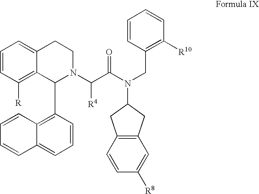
C1=CC([R])=C2C(=C1)CCN(C(C(N(CC1=C([R10])C=CC=C1)C1CC3=C(C1)C=CC([R8])=C3)=O)[R4])C2C1=C2C(=CC=C1)C=CC=C2
